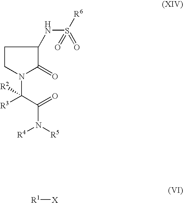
C1CN(C(C(N([R4])[R5])=O)([R2])[R3])C(=O)C1NS([R6])(=O)=O.[R1][X]
